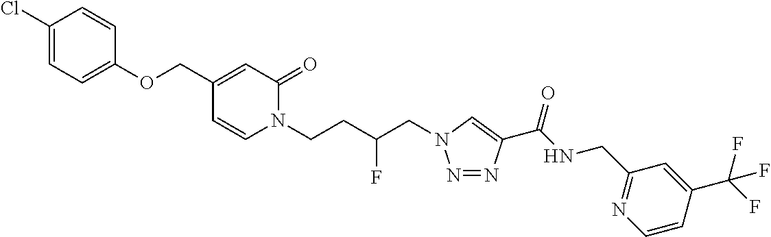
N1=NC(C(NCC2=NC=CC(C(F)(F)F)=C2)=O)=CN1CC(CCN1C(=O)C=C(COC2=CC=C(Cl)C=C2)C=C1)F
